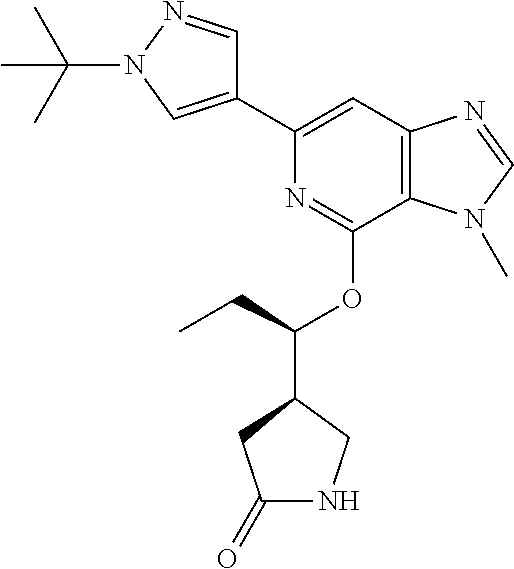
C1(C2=CC3=C(C(OC(CC)C4CNC(=O)C4)=N2)N(C)C=N3)=CN(C(C)(C)C)N=C1
